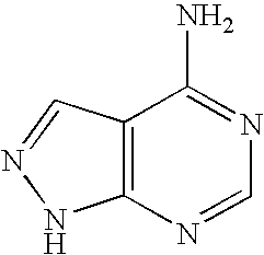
C12=C(N=CN=C1N)NN=C2
